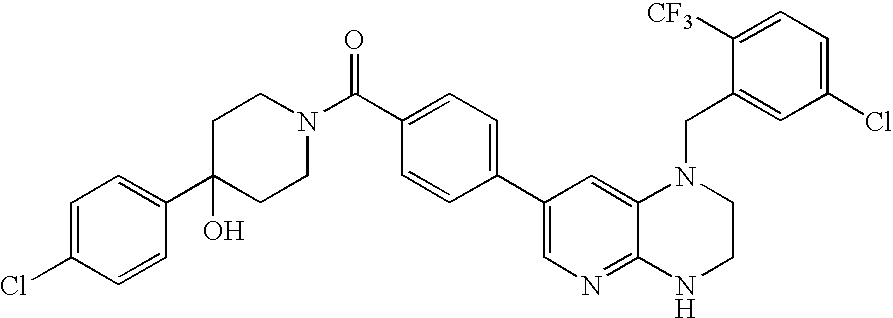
C1=CC(C2=CN=C3C(=C2)N(CC2=CC(Cl)=CC=C2[CF3])CCN3)=CC=C1C(N1CCC(C2=CC=C(Cl)C=C2)(O)CC1)=O
